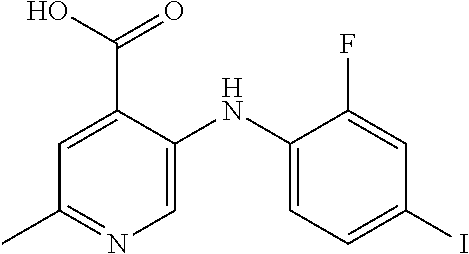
C1=C(C(O)=O)C(NC2=CC=C(I)C=C2F)=CN=C1C
